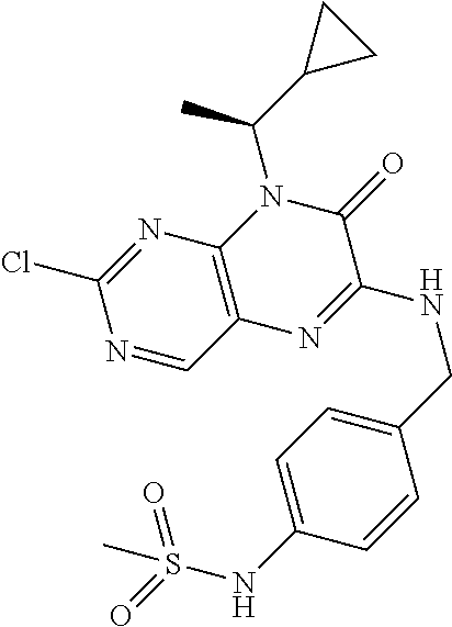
N1=CC2=C(N=C1Cl)N(C(C1CC1)C)C(=O)C(NCC1=CC=C(NS(=O)(=O)C)C=C1)=N2
